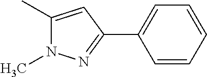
C1(C)=CC(C2=CC=CC=C2)=NN1C
